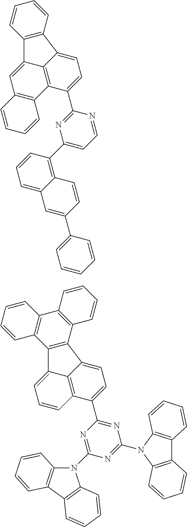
N1=CC=C(C2=C3C(=CC=C2)C=C(C2=CC=CC=C2)C=C3)N=C1C1=CC=C2C3=C1C1=C(C=C3C3=C2C=CC=C3)C=CC=C1.N1=C(C2=CC=C3C4=C2C=CC=C4C2=C3C3=C(C4=C2C=CC=C4)C=CC=C3)N=C(N2C3=C(C4=C2C=CC=C4)C=CC=C3)N=C1N1C2=C(C3=C1C=CC=C3)C=CC=C2
